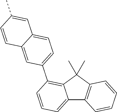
C12=CC=CC(C3=CC=C4C(=C3)C=CC(C)=C4)=C1C(C)(C)C1=C2C=CC=C1
